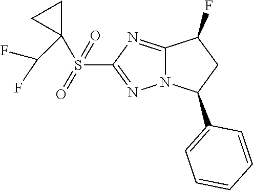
O=S(C1(C(F)F)CC1)(=O)C1=NN2C(=N1)C(F)CC2C1=CC=CC=C1
